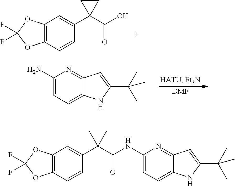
C12=C(C=CC(C3(C(O)=O)CC3)=C1)OC(F)(F)O2.C1(N)=CC=C2C(=N1)C=C(C(C)(C)C)N2.[DMF].C12=C(C=CC(C3(C(NC4=CC=C5C(=N4)C=C(C(C)(C)C)N5)=O)CC3)=C1)OC(F)(F)O2
